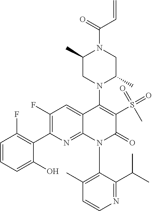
C1=CN=C(C(C)C)C(N2C(=O)C(S(=O)(=O)C)=C(N3C(C)CN(C(C=C)=O)C(C)C3)C3=CC(F)=C(C4=C(F)C=CC=C4O)N=C23)=C1C
